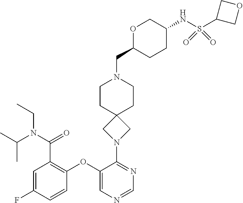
C1=C(F)C=CC(OC2=CN=CN=C2N2CC3(C2)CCN(CC2CCC(NS(C4COC4)(=O)=O)CO2)CC3)=C1C(N(CC)C(C)C)=O
